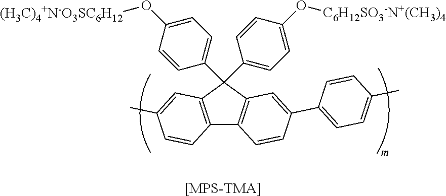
[[MPS-TMA]].C12=C(C(C3=CC=C(O[C6H12SO3-N+(CH3)4])C=C3)(C3=CC=C(O[(H3C)4+N-O3SC6H12])C=C3)C3=C1C=CC(C1=CC=C(C)C=C1)=C3)C=C(C)C=C2
